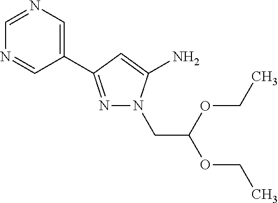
C1=NC=C(C2=NN(CC(OCC)OCC)C(N)=C2)C=N1
